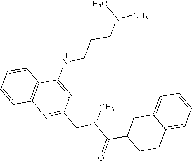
C1=CC2=C(C=C1)C(NCCCN(C)C)=NC(CN(C(C1CCC3=CC=CC=C3C1)=O)C)=N2
